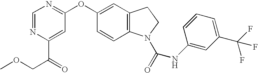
COCC(C1=CC(OC2=CC3=C(C=C2)N(C(=O)NC2=CC(C(F)(F)F)=CC=C2)CC3)=NC=N1)=O
